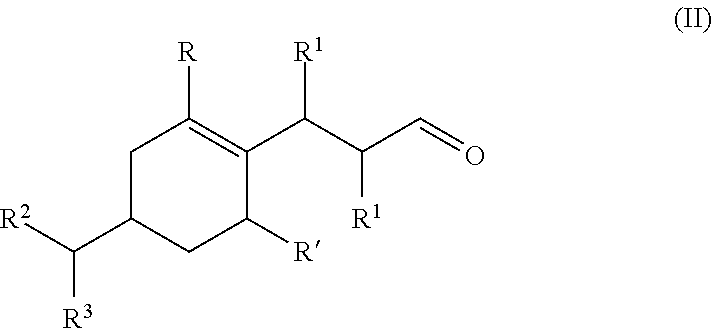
C1C(C([R2])[R3])CC([R])C(C(C(C=O)[R1])[R1])=C1[R]
